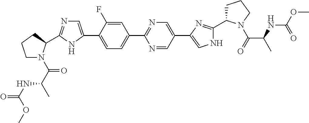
C1=C(F)C(C2=CN=C(C3N(C(C(NC(OC)=O)C)=O)CCC3)N2)=CC=C1C1=NC=C(C2=CNC(C3CCCN3C(=O)C(C)NC(OC)=O)=N2)C=N1
